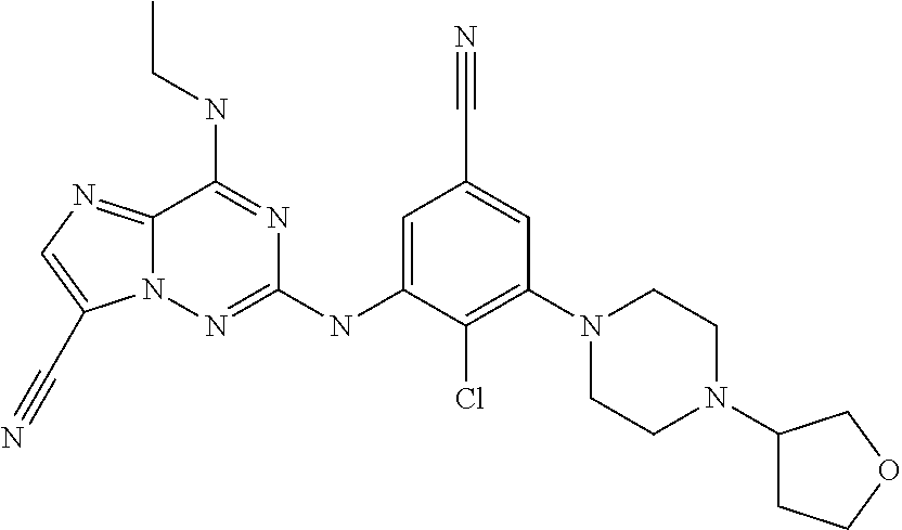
C1=C(NC2=NN3C(=NC=C3C#N)C(NCC)=N2)C(Cl)=C(N2CCN(C3CCOC3)CC2)C=C1C#N
